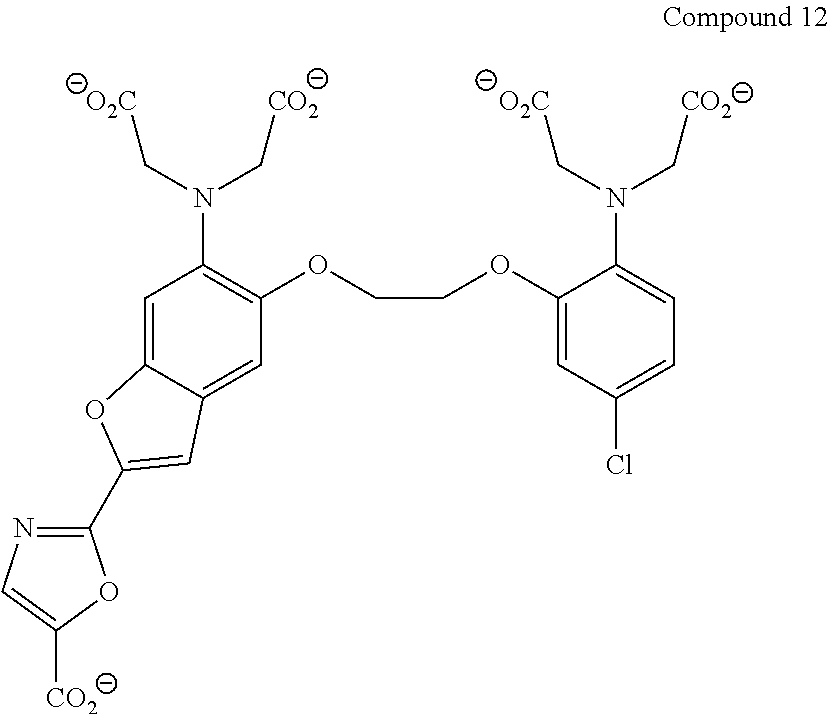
C1=C2C(=CC(OCCOC3=CC(Cl)=CC=C3N(C[O2C])C[CO2])=C1N(C[O2C])C[CO2])C=C(C1=NC=C([CO2])O1)O2
